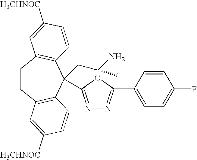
C1CC2=C(C=CC([H3CHNOC])=C2)C(CC(N)C)(C2=NN=C(C3=CC=C(F)C=C3)O2)C2=C1C=C([H3CHNOC])C=C2
